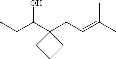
C(=C(C)C)CC1(C(CC)O)CCC1
